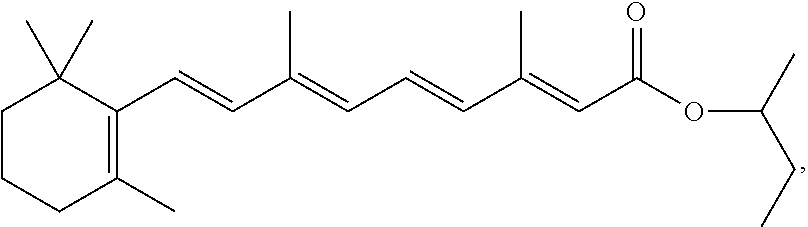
C1CCC(C)=C(C=CC(=CC=CC(=CC(OC(CC)C)=O)C)C)C1(C)C
